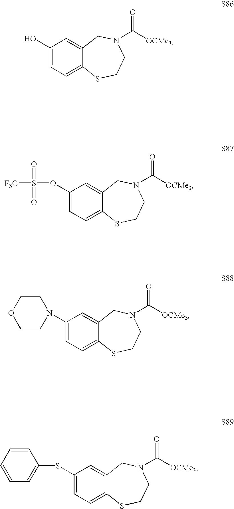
C1(O)=CC=C2C(=C1)CN(C([OCMe3])=O)CCS2.C1(N2CCOCC2)=CC=C2C(=C1)CN(C([OCMe3])=O)CCS2.C1(OS(=O)(=O)[F3C])=CC=C2C(=C1)CN(C([OCMe3])=O)CCS2.C1(SC2=CC=CC=C2)=CC=C2C(=C1)CN(C([OCMe3])=O)CCS2
